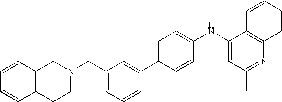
C1=CC=CC2=C1CN(CC1=CC=CC(C3=CC=C(NC4=CC(C)=NC5=C4C=CC=C5)C=C3)=C1)CC2
